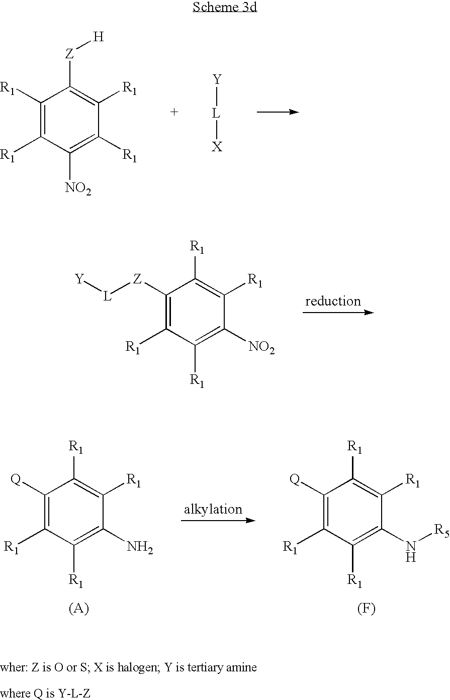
C1([R1])=C([R1])C([NO2])=C([R1])C([R1])=C1[Z][H].[L]([Y])[X].C1([Z][L][Y])=C([R1])C([R1])=C([NO2])C([R1])=C1[R1].C1([Q])=C([R1])C([R1])=C(N)C([R1])=C1[R1].C1([Q])=C([R1])C([R1])=C(N[R5])C([R1])=C1[R1].[(F)]
